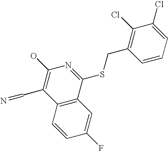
C12=C(C(SCC3=C(Cl)C(Cl)=CC=C3)=NC(O)=C1C=N)C=C(F)C=C2
